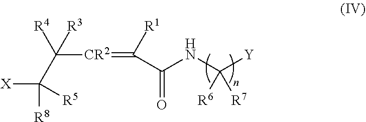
C([CR2]=C([R1])C(NC([Y])([R6])[R7])=O)(C([X])([R8])[R5])([R4])[R3]
